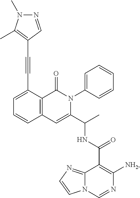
C1=C(C#CC2=C(C)N(C)N=C2)C2=C(C=C1)C=C(C(C)NC(C1=C([NH2])N=CN3C1=NC=C3)=O)N(C1=CC=CC=C1)C2=O
